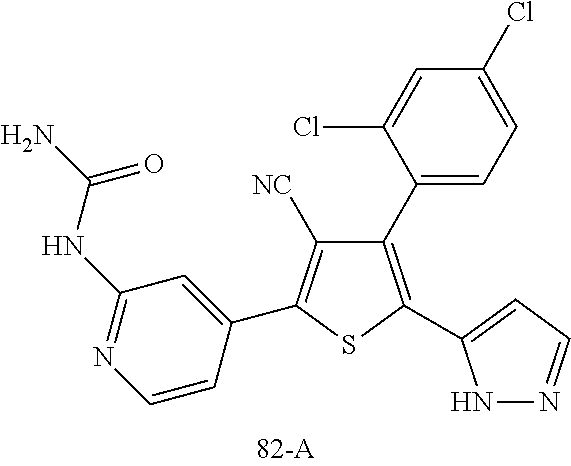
C1(C2=CC=C(Cl)C=C2Cl)=C(C2=CC=NN2)SC(C2=CC(NC(N)=O)=NC=C2)=C1[NC]
